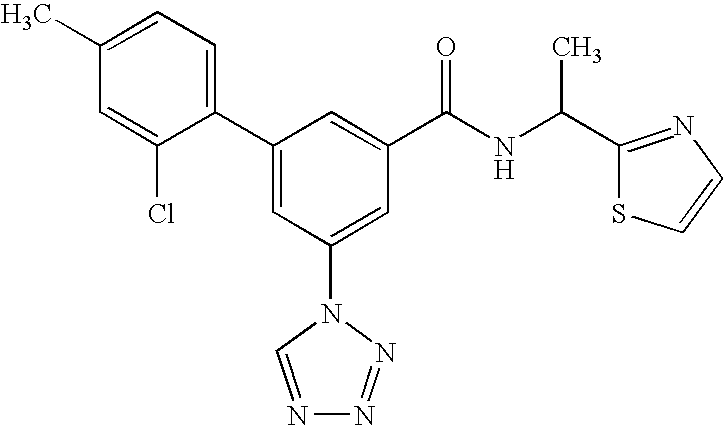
C1(C2=CC(N3C=NN=N3)=CC(C(NC(C3=NC=CS3)C)=O)=C2)=CC=C(C)C=C1Cl
